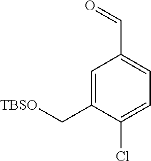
C1=C(C[TBSO])C(Cl)=CC=C1C=O
